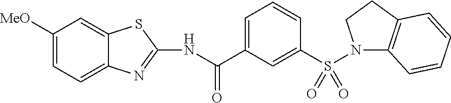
C1([MeO])=CC=C2C(=C1)SC(NC(=O)C1=CC=CC(S(=O)(N3C4=C(CC3)C=CC=C4)=O)=C1)=N2
